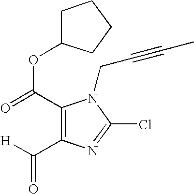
C1(C(=O)OC2CCCC2)=C(C([H])=O)N=C(Cl)N1CC#CC
